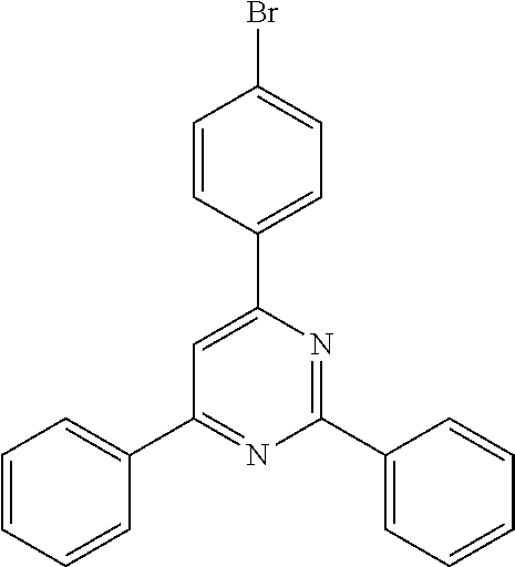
C1(C2=CC=CC=C2)=NC(C2=CC=C(Br)C=C2)=CC(C2=CC=CC=C2)=N1
